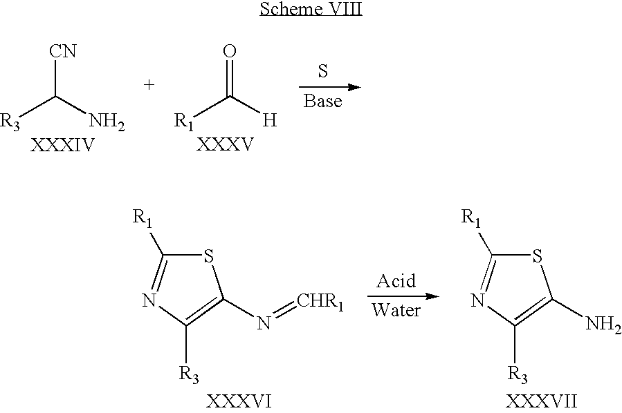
[R3]C(N)[CN].S.[R1]C([H])=O.S1C([R1])=NC([R3])=C1N=[CHR1].S1C([R1])=NC([R3])=C1N
